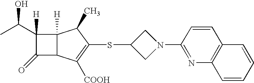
CC(C1([H])C2([H])C(C1=O)C([COOH])=C(SC1CN(C3=NC4=C(C=C3)C=CC=C4)C1)C2C)O
